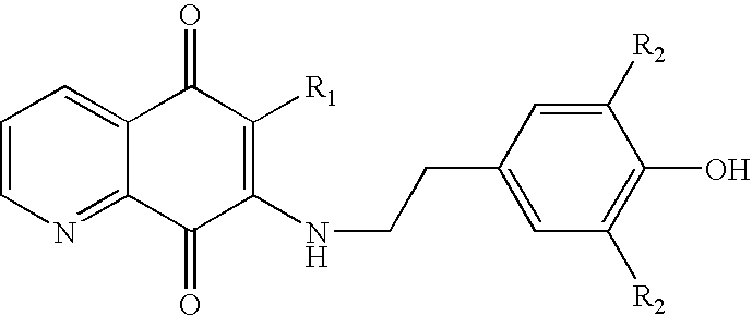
C1=CN=C2C(=C1)C(=O)C([R1])=C(NCCC1=CC([R2])=C(O)C([R2])=C1)C2=O
